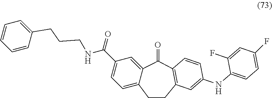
C12=CC(C(NCCCC3=CC=CC=C3)=O)=CC=C1CCC1=C(C2=O)C=CC(NC2=CC=C(F)C=C2F)=C1
